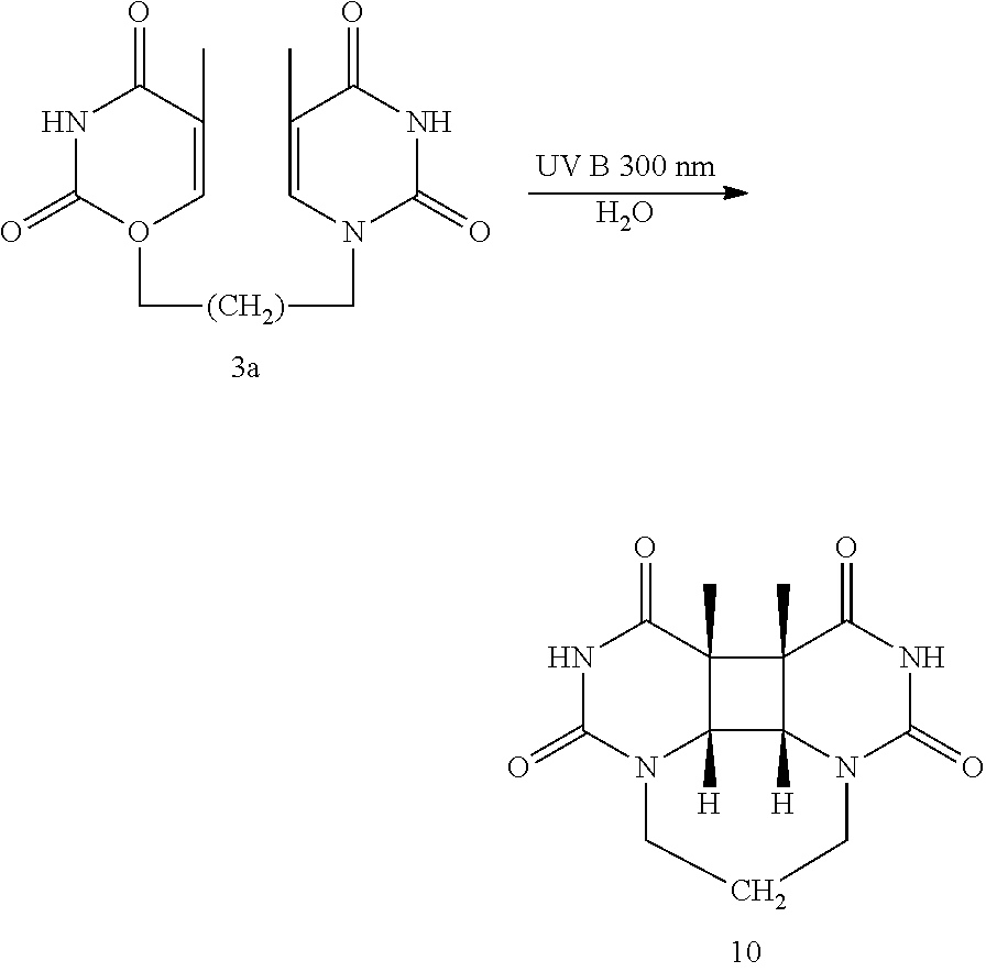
N1C(=O)N2C3([H])C(C)(C1=O)C1(C)C(=O)NC(=O)N(CCC2)C31[H].N1C(=O)O(C[(CH2)]CN2C(=O)NC(=O)C(C)=C2)C=C(C)C1=O.O
